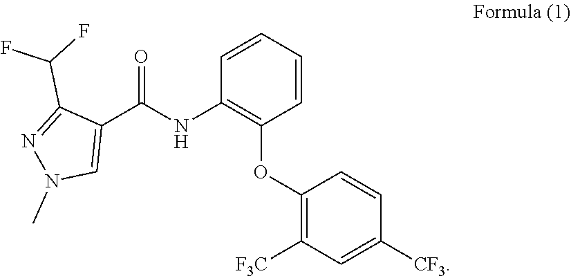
C1=CC([CF3])=CC([F3C])=C1OC1=C(NC(C2=CN(C)N=C2C(F)F)=O)C=CC=C1
